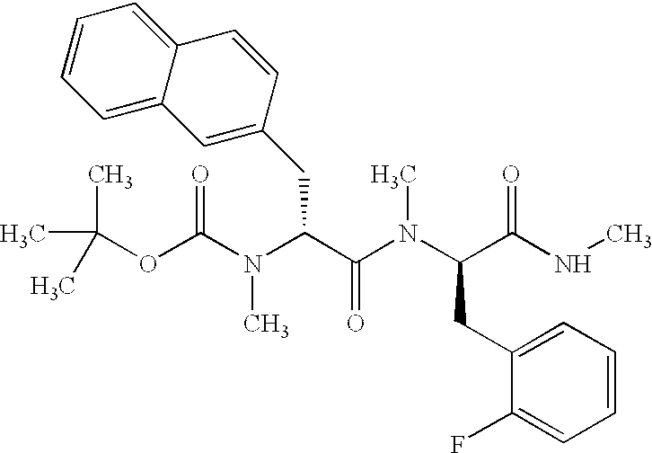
CC(OC(N(C(C(N(C(C(NC)=O)CC1=CC=CC=C1F)C)=O)CC1=CC2=CC=CC=C2C=C1)C)=O)(C)C
